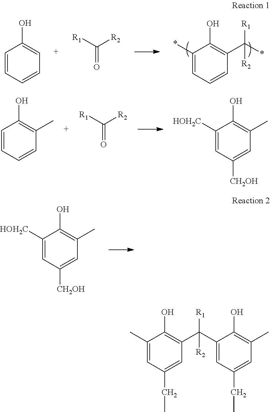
C1(C)=CC(CC)=CC(C(C2=CC(CC)=CC(C)=C2O)([R1])[R2])=C1O.C1(*)=CC=CC(C(*)([R2])[R1])=C1O.C1=CC=CC=C1O.C(=O)([R1])[R2].C1([HOH2C])=CC([CH2OH])=CC(C)=C1O.C1=CC=CC(C)=C1O.C(=O)([R1])[R2].C1([HOH2C])=CC([CH2OH])=CC(C)=C1O
